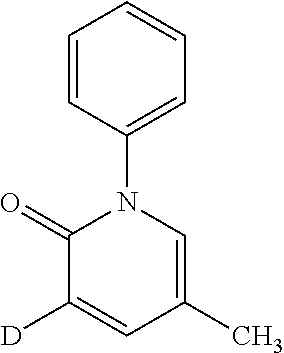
C1=CC(N2C(=O)C([D])=CC(C)=C2)=CC=C1
